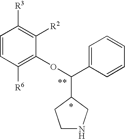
C1=CC([R6])=C(OC(C2=CC=CC=C2)C2CNCC2)C([R2])=C1[R3]
